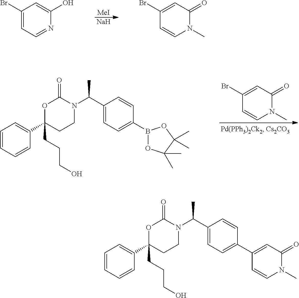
[MeI].[Na].C1(Br)=CC=NC(O)=C1.C1(Br)=CC(=O)N(C)C=C1.C1(Br)=CC(=O)N(C)C=C1.O1C(CCCO)(C2=CC=CC=C2)CCN(C(C2=CC=C(B3OC(C)(C)C(C)(C)O3)C=C2)C)C1=O.O1C(CCCO)(C2=CC=CC=C2)CCN(C(C2=CC=C(C3=CC(=O)N(C)C=C3)C=C2)C)C1=O
